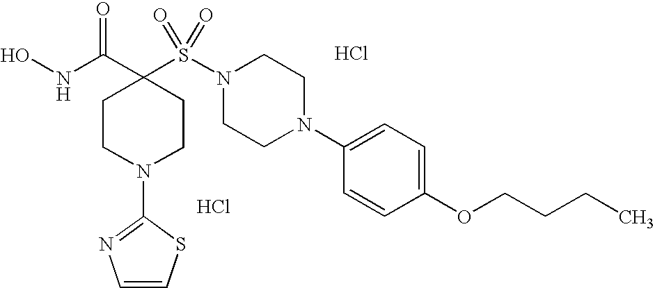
ONC(C1(S(N2CCN(C3=CC=C(OCCCC)C=C3)CC2)(=O)=O)CCN(C2=NC=CS2)CC1)=O.Cl.Cl
